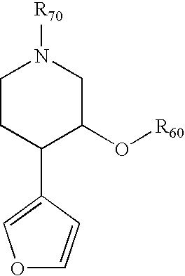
C1CC(C2=COC=C2)C(O[R60])CN1[R70]
